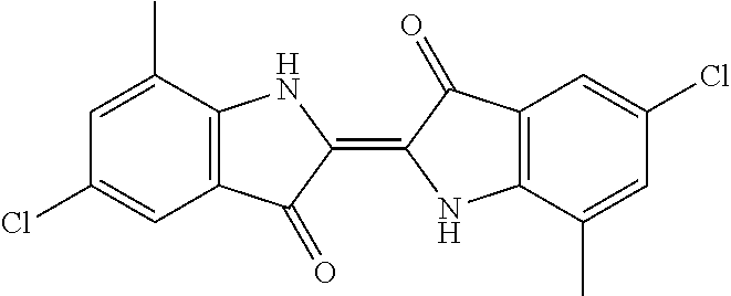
C1=C(C)C2=C(C=C1Cl)C(=O)C(=C1NC3=C(C1=O)C=C(Cl)C=C3C)N2
